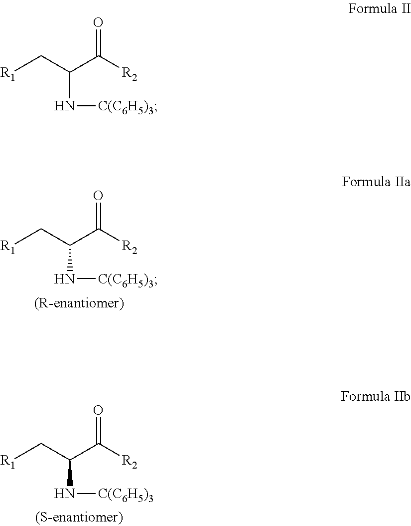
[R1]CC(C([R2])=O)N[C(C6H5)3].[R1]CC(C([R2])=O)N[C(C6H5)3].[R1]CC(C([R2])=O)N[C(C6H5)3]
